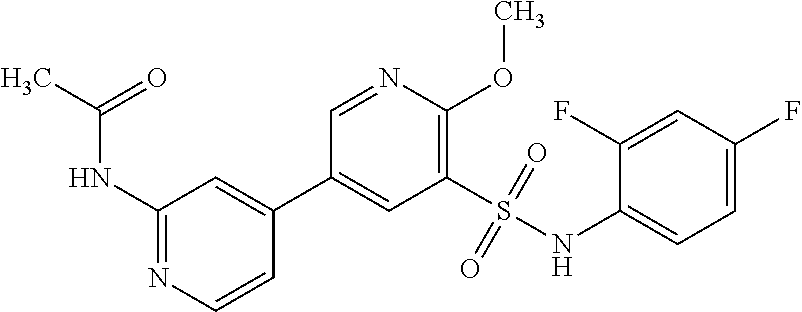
C1(NC(C)=O)=NC=CC(C2=CC(S(NC3=CC=C(F)C=C3F)(=O)=O)=C(OC)N=C2)=C1
